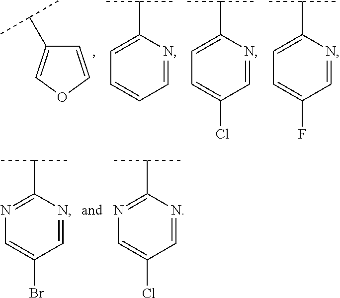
C1=COC=C1C(C)C.C1(C(C)C)=CC=CC=N1.C1(C(C)C)=CC=C(Cl)C=N1.C1(C(C)C)=CC=C(F)C=N1.C1(C(C)C)=NC=C(Br)C=N1.C1(C(C)C)=NC=C(Cl)C=N1
